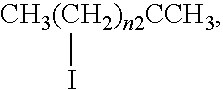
[CH3(CH2)n2CCH3]I
